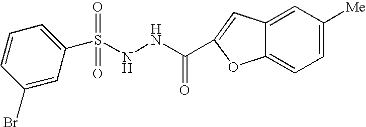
N(NC(=O)C1=CC2=CC([Me])=CC=C2O1)S(C1=CC=CC(Br)=C1)(=O)=O
